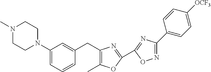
C1(N2CCN(C)CC2)=CC=CC(CC2=C(C)OC(C3=NC(C4=CC=C([OCF3])C=C4)=NO3)=N2)=C1
